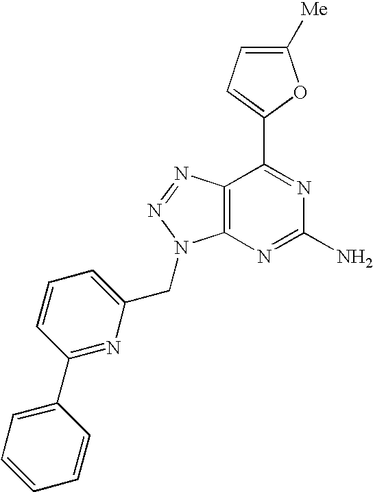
C1([Me])=CC=C(C2=NC(N)=NC3=C2N=NN3CC2=CC=CC(C3=CC=CC=C3)=N2)O1
